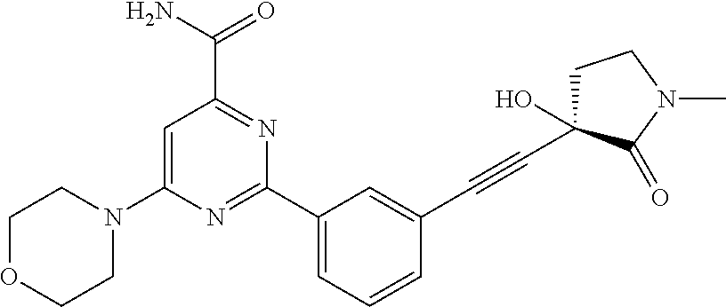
C1=C(N2CCOCC2)N=C(C2=CC=CC(C#CC3(O)CCN(C)C3=O)=C2)N=C1C(N)=O
